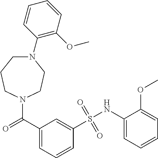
N1(C(C2=CC=CC(S(NC3=CC=CC=C3OC)(=O)=O)=C2)=O)CCN(C2=C(OC)C=CC=C2)CCC1
